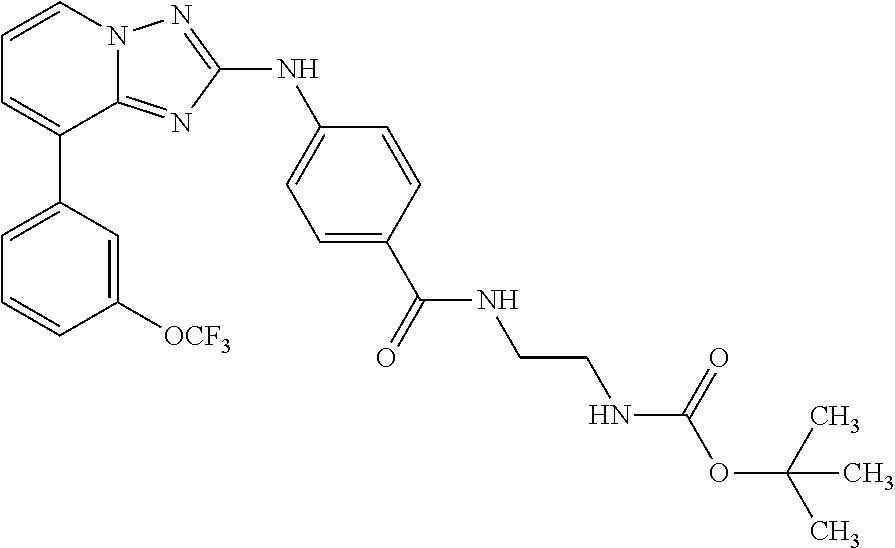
C1=CN2C(=NC(NC3=CC=C(C(=O)NCCNC(OC(C)(C)C)=O)C=C3)=N2)C(C2=CC=CC([OCF3])=C2)=C1
